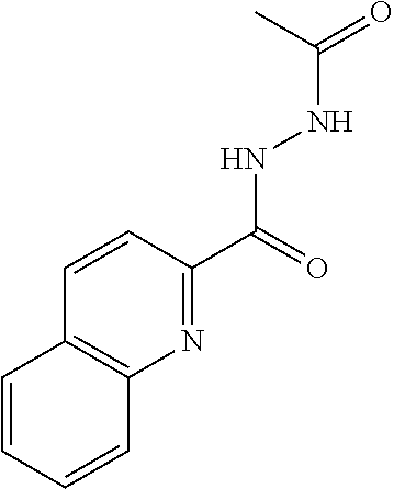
N1=C(C(NNC(=O)C)=O)C=CC2=C1C=CC=C2
